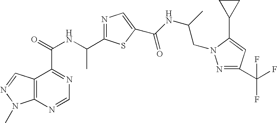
C12=C(N=CN=C1C(=O)NC(C1=NC=C(C(NC(C)CN3N=C(C(F)(F)F)C=C3C3CC3)=O)S1)C)N(C)N=C2
